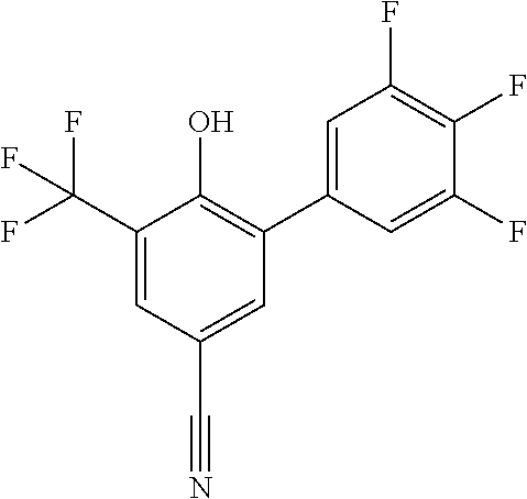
C1=C(C(F)(F)F)C(O)=C(C2=CC(F)=C(F)C(F)=C2)C=C1C#N
